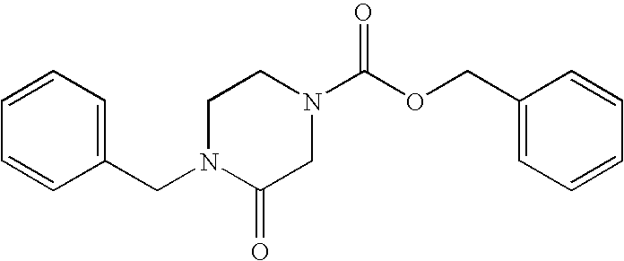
C1(COC(N2CCN(CC3=CC=CC=C3)C(=O)C2)=O)=CC=CC=C1
